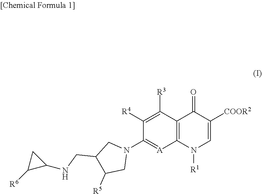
C1([R4])=C([R3])C2=C([A]=C1N1CC(CNC3CC3[R6])C([R5])C1)N([R1])C=C([COOR2])C2=O
